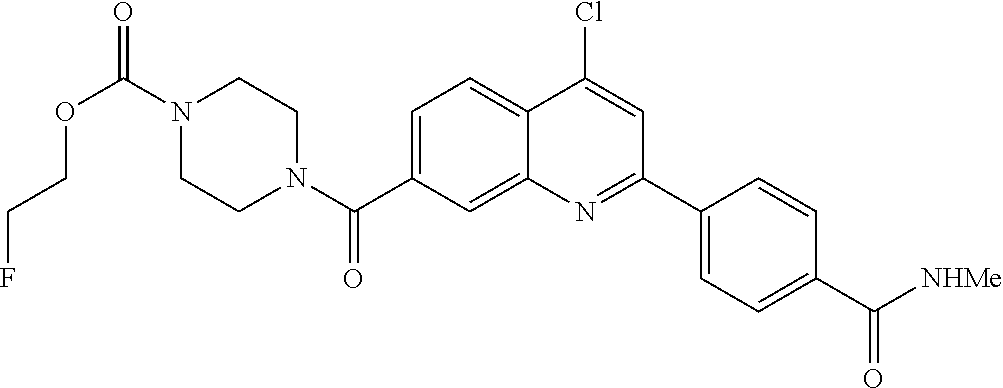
N1(C(OCCF)=O)CCN(C(=O)C2=CC=C3C(=C2)N=C(C2=CC=C(C([NHMe])=O)C=C2)C=C3Cl)CC1
